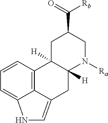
C12=C3C(=CC=C1)NC=C3CC1([H])C2([H])CC(C(=O)[Rb])CN1[Ra]
